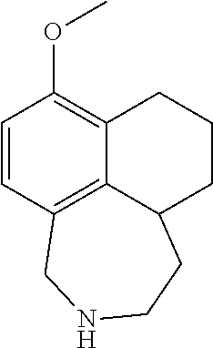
C1=CC2=C3C(=C1OC)CCCC3CCNC2
